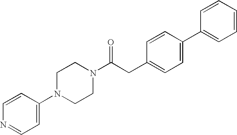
C1=CC(N2CCN(C(CC3=CC=C(C4=CC=CC=C4)C=C3)=O)CC2)=CC=N1
